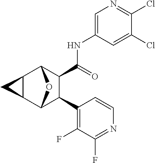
C1(Cl)=CC(NC(C2C(C3=C(F)C(F)=NC=C3)C3OC2C2C3C2)=O)=CN=C1Cl
